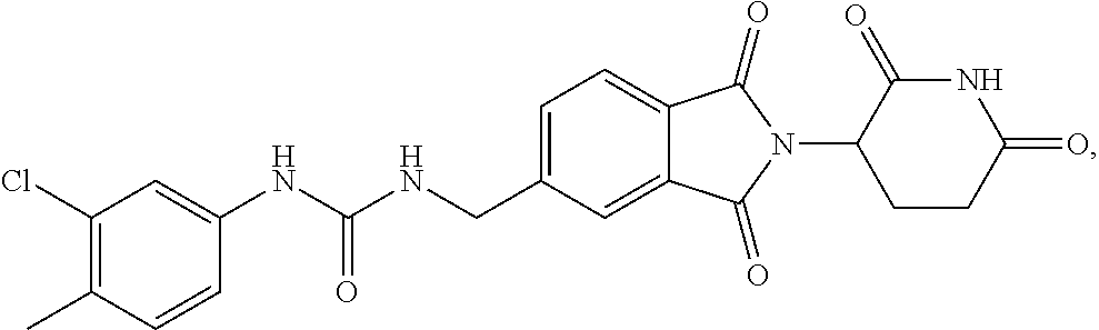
C1=C(CNC(NC2=CC(Cl)=C(C)C=C2)=O)C=C2C(=C1)C(=O)N(C1CCC(=O)NC1=O)C2=O
